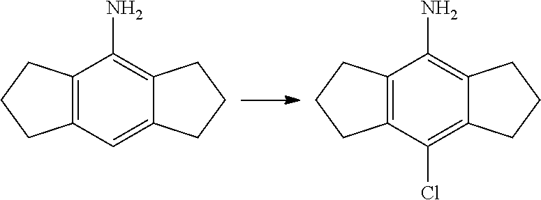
C12=C(C=C3C(=C1N)CCC3)CCC2.C12=C(C(Cl)=C3C(=C1N)CCC3)CCC2
